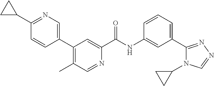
C1(C2=CN=C(C3CC3)C=C2)=C(C)C=NC(C(NC2=CC(C3=NN=CN3C3CC3)=CC=C2)=O)=C1
